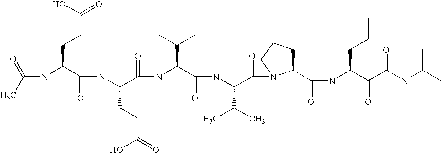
CC(=O)NC(C(NC(C(NC(C(NC(C(=O)N1C(C(NC(C(C(NC(C)C)=O)=O)CCC)=O)CCC1)C(C)C)=O)C(C)C)=O)CCC(O)=O)=O)CCC(=O)O
